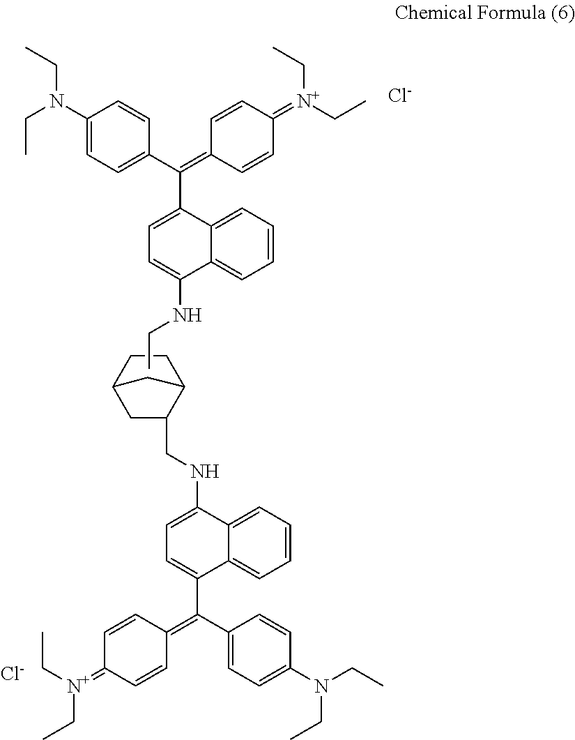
C1(N(CC)CC)=CC=C(C(=C2C=CC(=[N+](CC)CC)C=C2)C2=CC=C(NCC)C3=CC=CC=C23)C=C1.C1C(CNC2=CC=C(C(C3=CC=C(N(CC)CC)C=C3)=C3C=CC(=[N+](CC)CC)C=C3)C3=CC=CC=C23)C2CCC1C2.[Cl-].[Cl-]
